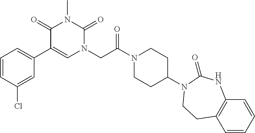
C1=CC(Cl)=CC(C2=CN(CC(N3CCC(N4C(=O)NC5=C(C=CC=C5)CC4)CC3)=O)C(=O)N(C)C2=O)=C1
